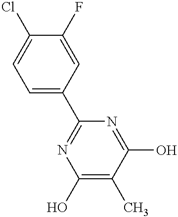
C1=C(C2=NC(O)=C(C)C(O)=N2)C=C(F)C(Cl)=C1
